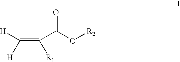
C(C(O[R2])=O)(=C([H])[H])[R1]
